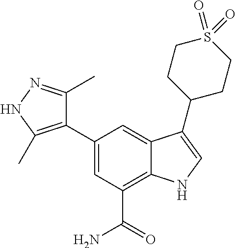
C1(C2=C(C)NN=C2C)=CC(C(=O)N)=C2C(=C1)C(C1CCS(=O)(=O)CC1)=CN2
